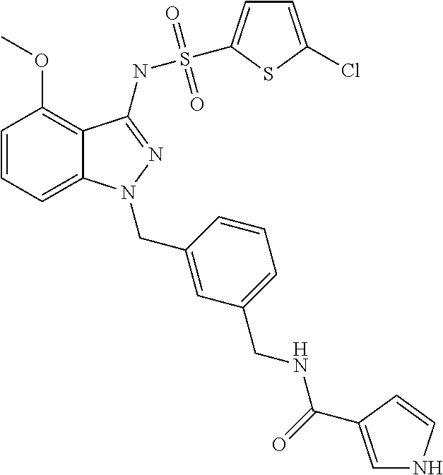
C1=CC=C2C(=C1OC)C(NS(=O)(=O)C1=CC=C(Cl)S1)=NN2CC1=CC(CNC(=O)C2=CNC=C2)=CC=C1
